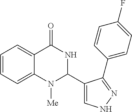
C1=CC=C2C(=C1)C(=O)NC(C1=CNN=C1C1=CC=C(F)C=C1)N2[Me]
